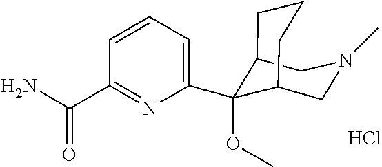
C12CN(C)CC(C1(OC)C1=CC=CC(C(=O)N)=N1)CCC2.Cl
